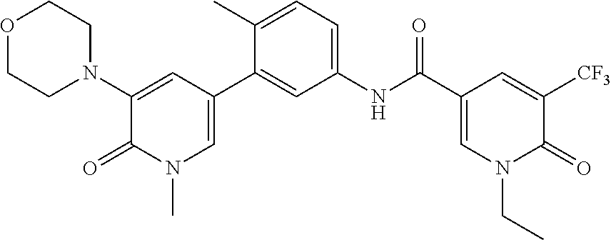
O1CCN(C2=CC(C3=CC(NC(C4=CN(CC)C(=O)C([CF3])=C4)=O)=CC=C3C)=CN(C)C2=O)CC1
